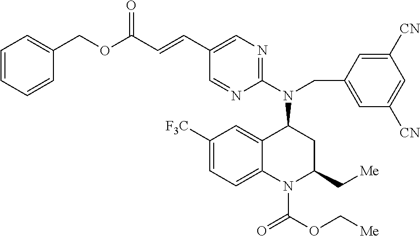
C1([F3C])=CC=C2C(=C1)C(N(C1=NC=C(C=CC(OCC3=CC=CC=C3)=O)C=N1)CC1=CC([CN])=CC([CN])=C1)CC(C[Me])N2C(OC[Me])=O
